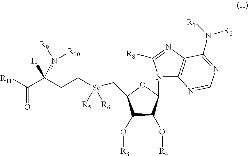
C1(O[R3])C(O[R4])C(N2C3=C(N=C2[R8])C(N([R1])[R2])=NC=N3)OC1C[Se]([R5])([R6])CCC(C([R11])=O)([H])N([R9])[R10]
